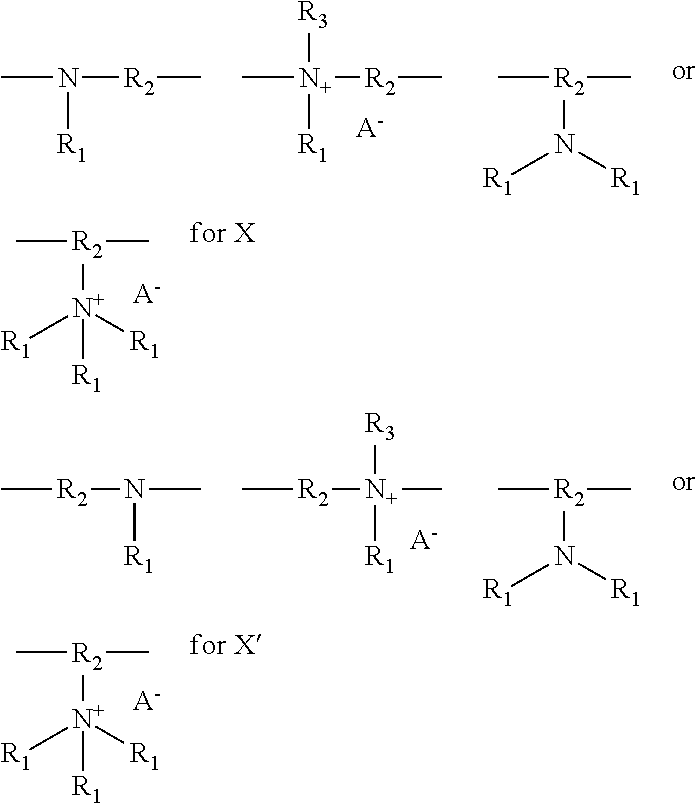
C[N+]([R2]C)([R1])[R3].[A-].C[R2](C)N([R1])[R1].CN([R2]C)[R1].C[R2](C)[N+]([R1])([R1])[R1].[A-].C[R2][N+](C)([R3])[R1].[A-].C[R2](C)N([R1])[R1].C[R2]N(C)[R1].C[R2](C)[N+]([R1])([R1])[R1].[A-]
